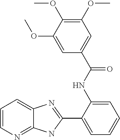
C1(NC(C2=CC(OC)=C(OC)C(OC)=C2)=O)=CC=CC=C1C1=NC2=CC=CN=C2N1
